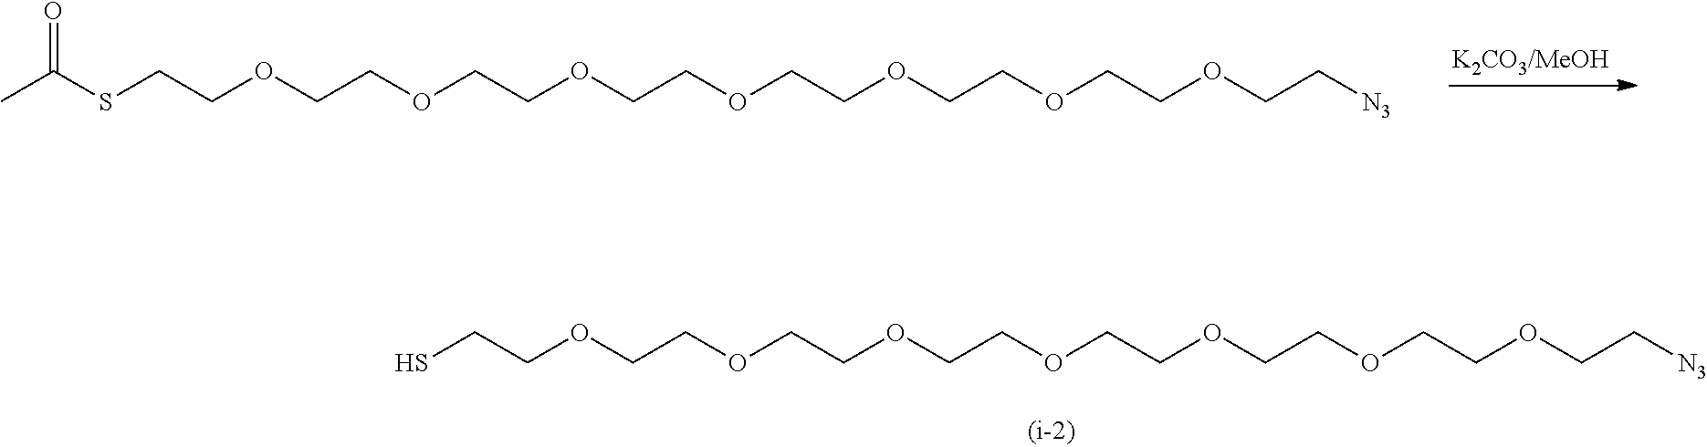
CC(SCCOCCOCCOCCOCCOCCOCCOCC[N3])=O.C(COCCOCCOCCOCCOCCOCCOCC[N3])S
